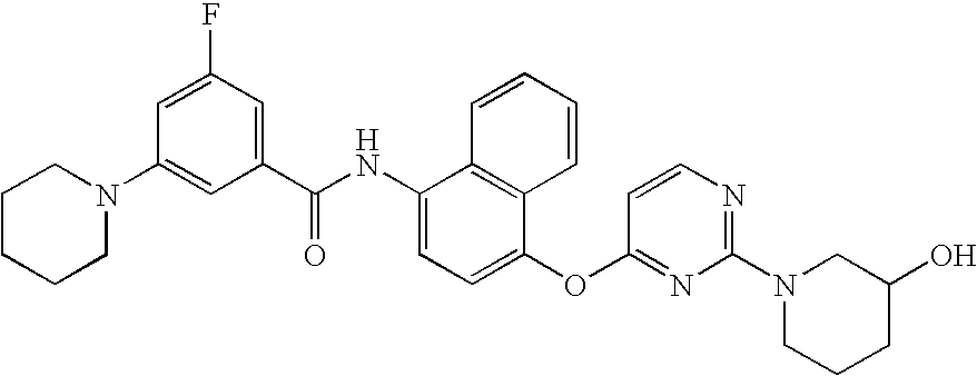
C1CCCN(C2=CC(C(NC3=CC=C(OC4=NC(N5CCCC(O)C5)=NC=C4)C4=C3C=CC=C4)=O)=CC(F)=C2)C1
